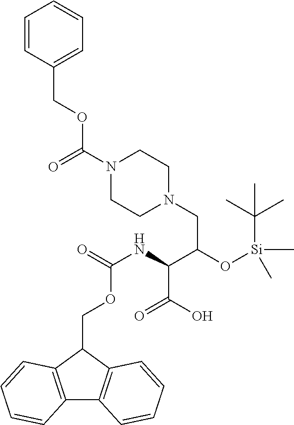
C12=C(C(COC(NC(C(=O)O)C(CN3CCN(C(OCC4=CC=CC=C4)=O)CC3)O[Si](C)(C)C(C)(C)C)=O)C3=C1C=CC=C3)C=CC=C2
